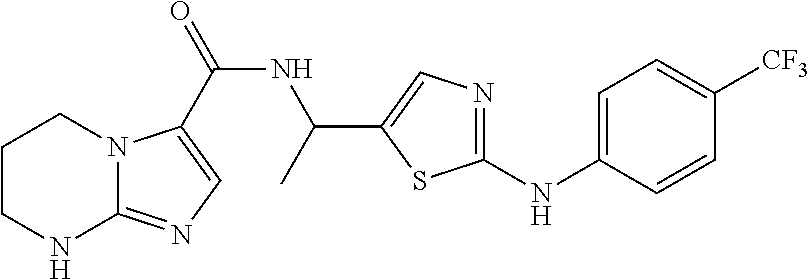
C(=O)(NC(C)C1=CN=C(NC2=CC=C([CF3])C=C2)S1)C1=CN=C2NCCCN21
